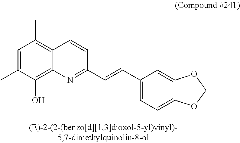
C12=C(O)C(C)=CC(C)=C1C=CC(C=CC1=CC=C3C(=C1)OCO3)=N2
